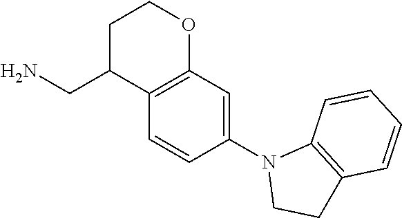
C1=CC(N2CCC3=C2C=CC=C3)=CC2=C1C(CN)CCO2
